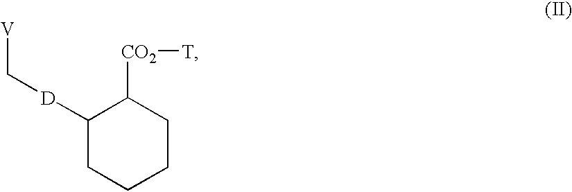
C1([D]C[V])CCCCC1[CO2][T]
